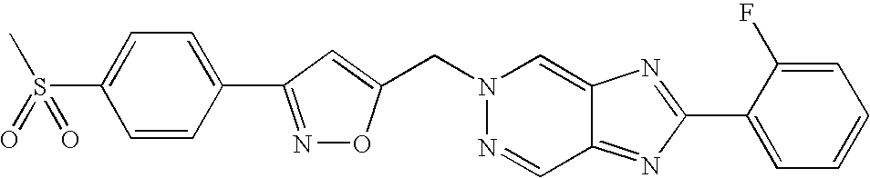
N1=C(C2=CC=C(S(C)(=O)=O)C=C2)C=C(CN2N=CC3=NC(C4=CC=CC=C4F)=NC3=C2)O1
